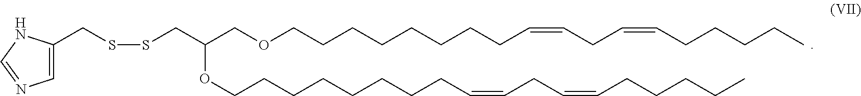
C(SSCC(OCCCCCCCCC=CCC=CCCCCC)COCCCCCCCCC=CCC=CCCCCC)C1=CN=CN1
